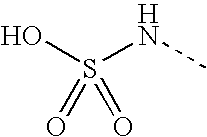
S(O)(NC)(=O)=O
